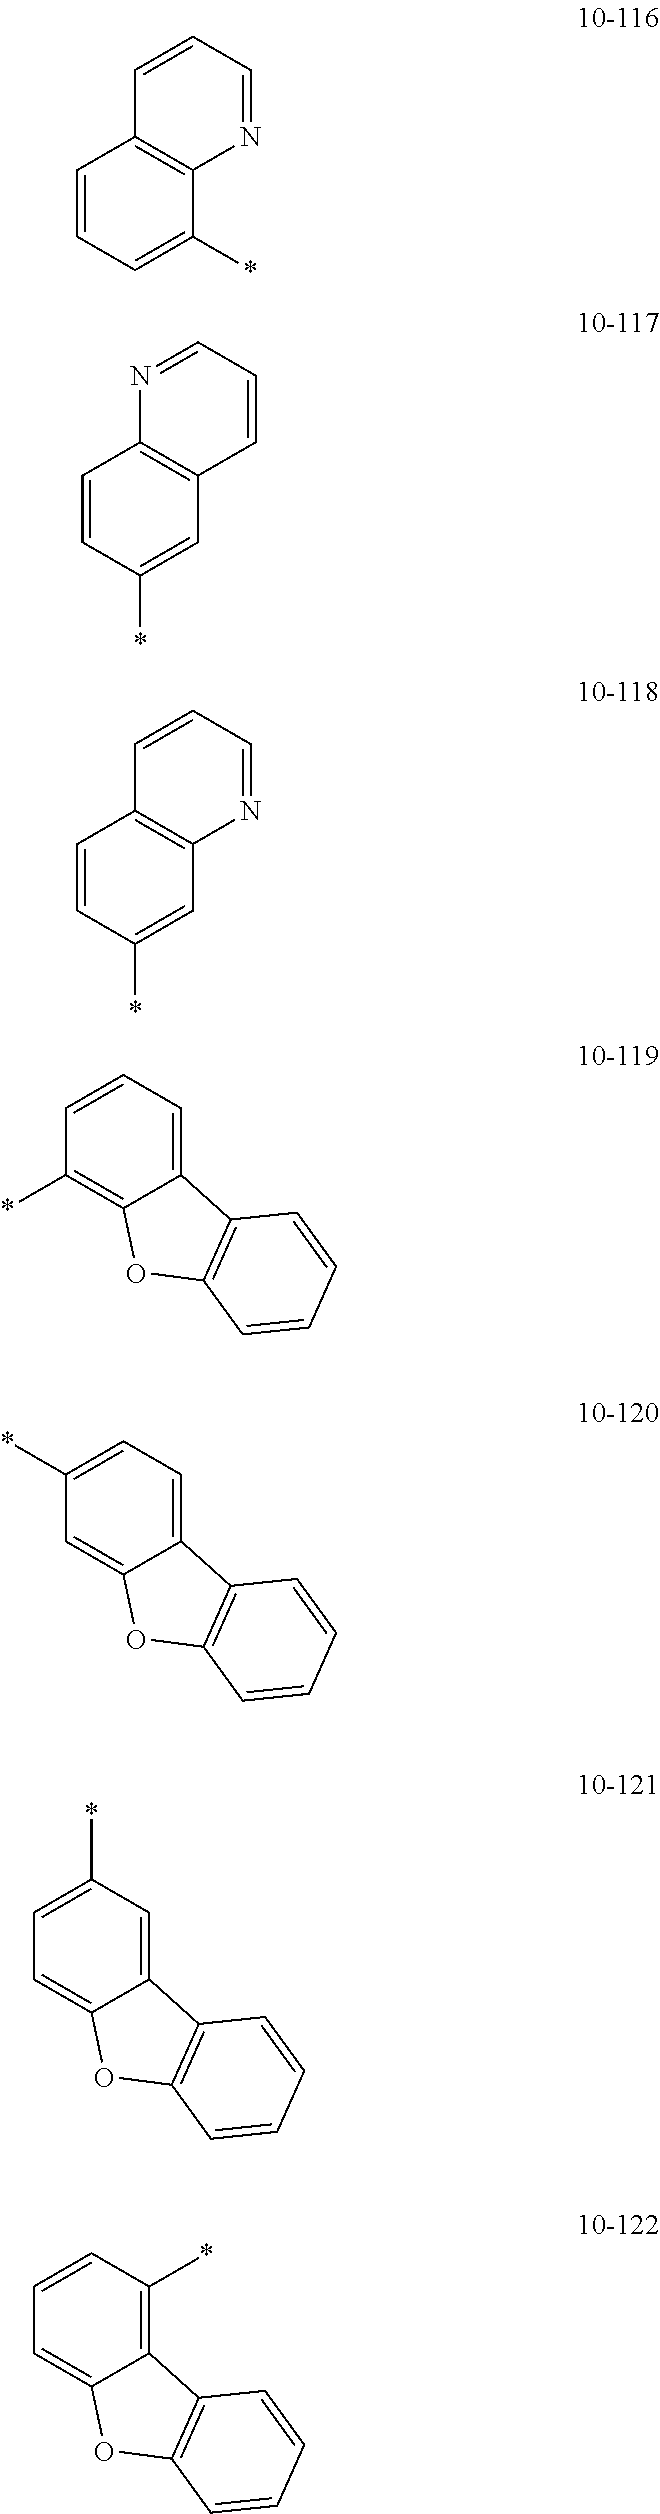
C1=CC=C(*)C2=C1C=CC=N2.C1=CC(*)=CC2=C1N=CC=C2.C1=CC(*)=CC2=C1C=CC=N2.C12=CC=CC(*)=C1OC1=C2C=CC=C1.C12=CC=C(*)C=C1OC1=C2C=CC=C1.C12=CC(*)=CC=C1OC1=C2C=CC=C1.C12=C(*)C=CC=C1OC1=C2C=CC=C1
